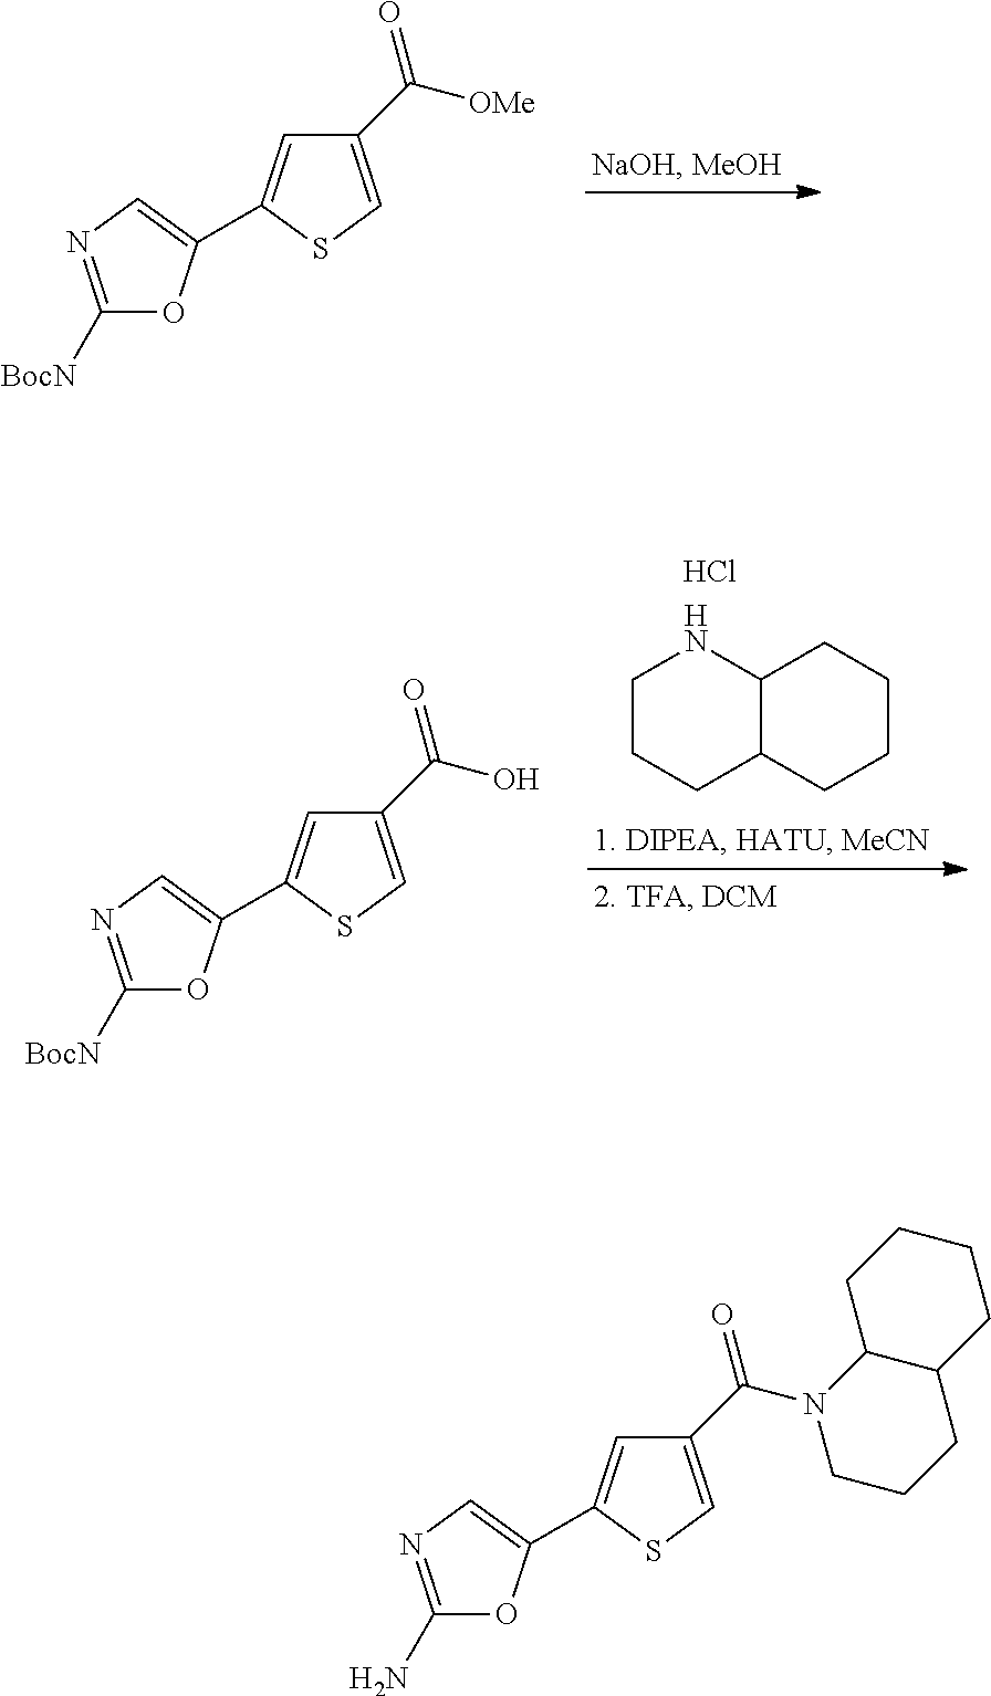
C1([BocN])=NC=C(C2=CC(C([OMe])=O)=CS2)O1.C1CCC2C(N1)CCCC2.Cl.C1([BocN])=NC=C(C2=CC(C(O)=O)=CS2)O1.C1(N)=NC=C(C2=CC(C(N3CCCC4C3CCCC4)=O)=CS2)O1
